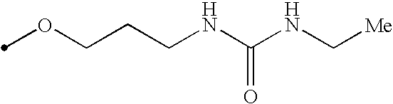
O(CCCNC(NC[Me])=O)C
